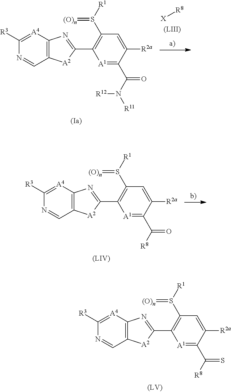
[(LIII)].[X][R8].C12=C([A4]=C([R3])N=C1)N=C(C1=C(S([R1])=[(O)n])C=C([R2a])C(C(N([R11])[R12])=O)=[A1]1)[A2]2.C12=C([A4]=C([R3])N=C1)N=C(C1=C(S([R1])=[(O)n])C=C([R2a])C(C(=O)[R8])=[A1]1)[A2]2.C12=C([A4]=C([R3])N=C1)N=C(C1=C(S([R1])=[(O)n])C=C([R2a])C(C(=S)[R8])=[A1]1)[A2]2
